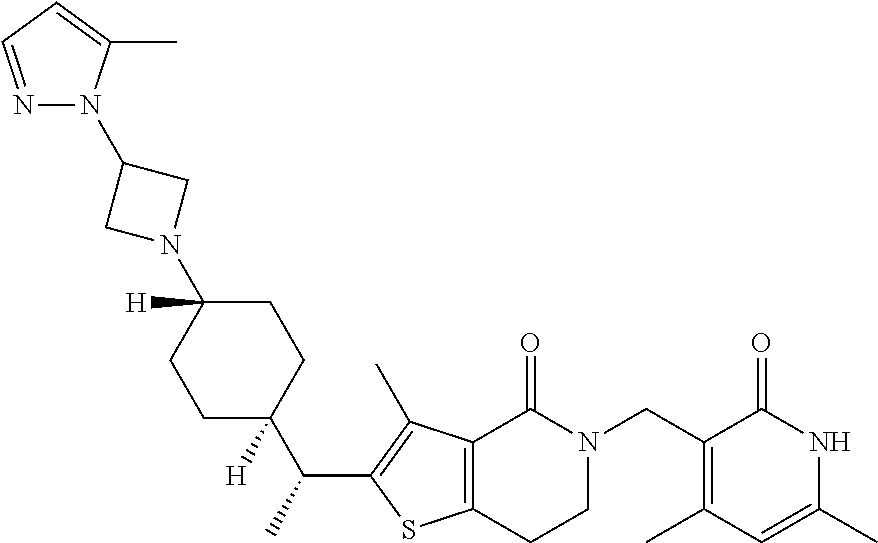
C12=C(C(C)=C(C(C)C3([H])CCC(N4CC(N5N=CC=C5C)C4)([H])CC3)S1)C(=O)N(CC1=C(C)C=C(C)NC1=O)CC2
